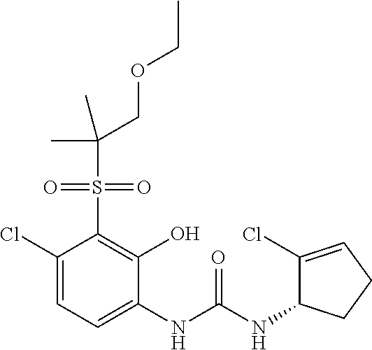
C1(Cl)=CC=C(NC(NC2C(Cl)=CCC2)=O)C(O)=C1S(=O)(=O)C(C)(C)COCC
